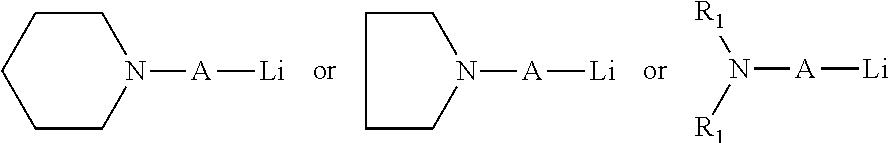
C1CN([A][Li])CCC1.C1CN([A][Li])CC1.[R1]N([R1])[A][Li]
